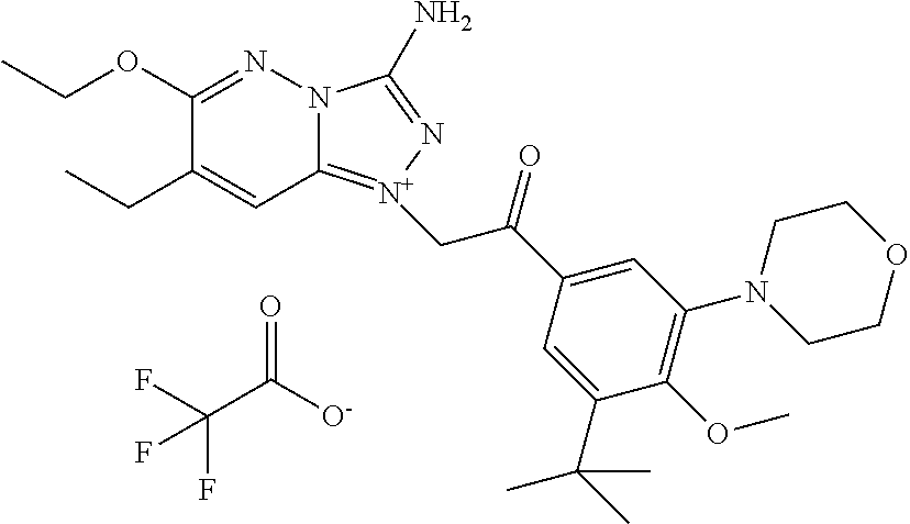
C1(OCC)=NN2C(=[N+](CC(C3=CC(N4CCOCC4)=C(OC)C(C(C)(C)C)=C3)=O)N=C2N)C=C1CC.FC(C([O-])=O)(F)F
